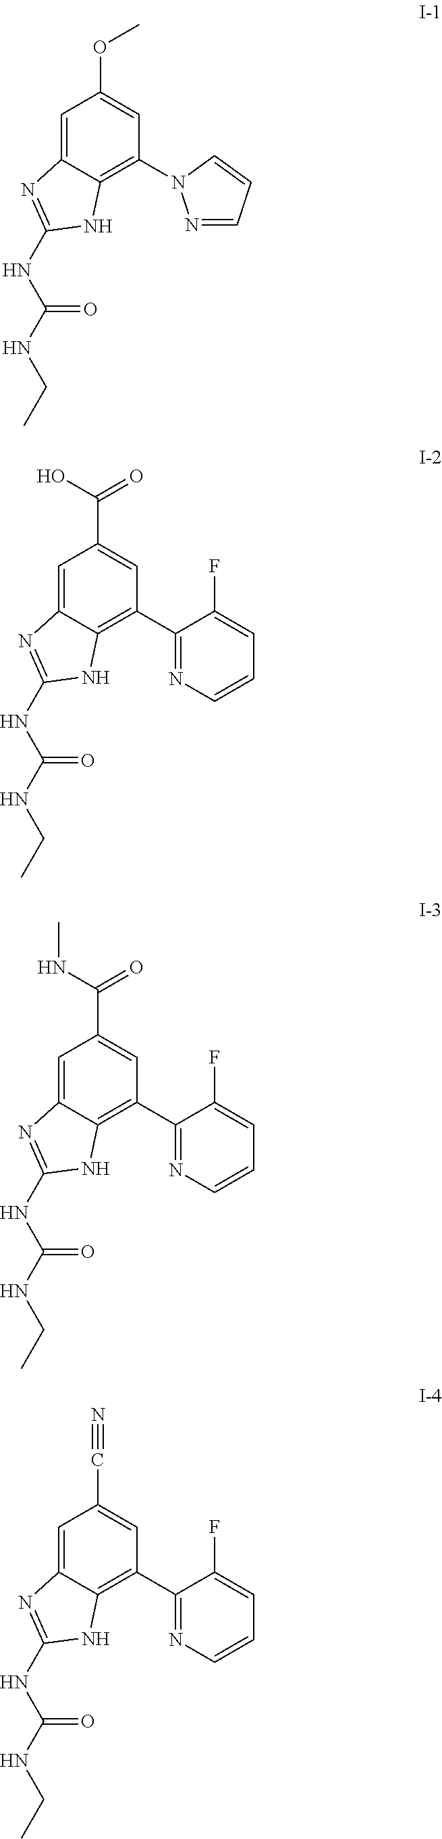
C1=C2C(=C(N3N=CC=C3)C=C1OC)NC(NC(NCC)=O)=N2.C1=C2C(=C(C3=NC=CC=C3F)C=C1C(=O)O)NC(NC(NCC)=O)=N2.C1=C2C(=C(C3=NC=CC=C3F)C=C1C(=O)NC)NC(NC(NCC)=O)=N2.C1=C2C(=C(C3=NC=CC=C3F)C=C1C#N)NC(NC(NCC)=O)=N2
